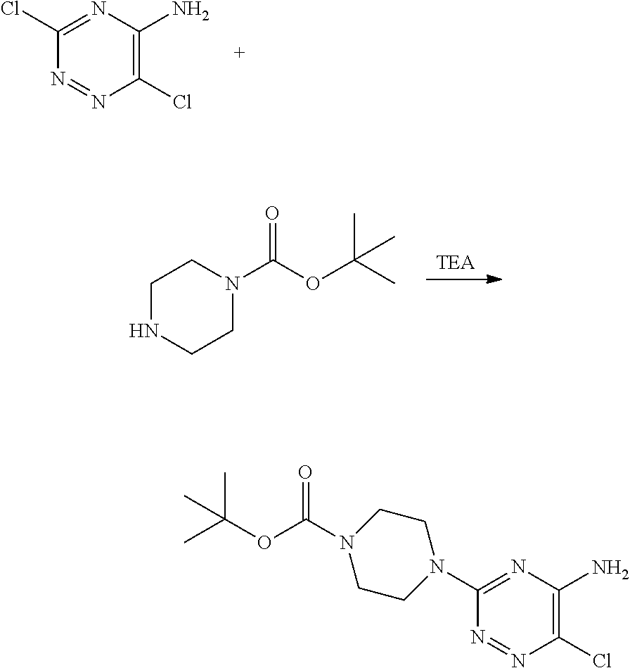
ClC1=C(N)N=C(Cl)N=N1.ClC1=C(N)N=C(N2CCN(C(OC(C)(C)C)=O)CC2)N=N1.[TEA].C1NCCN(C(OC(C)(C)C)=O)C1
